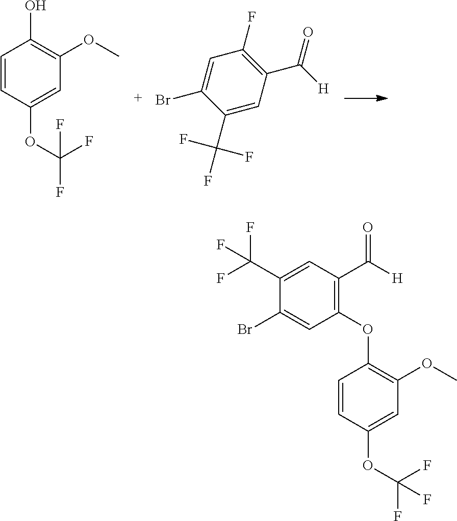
C1=CC(OC(F)(F)F)=CC(OC)=C1O.C1=C(Br)C(C(F)(F)F)=CC(C([H])=O)=C1F.C1=C(OC(F)(F)F)C=CC(OC2=C(C([H])=O)C=C(C(F)(F)F)C(Br)=C2)=C1OC
